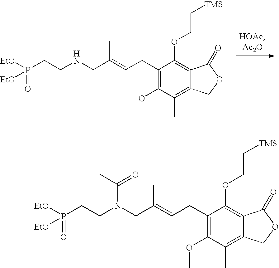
[EtO]P(CCNCC(=CCC1=C(OC)C(C)=C2C(=C1OCC[TMS])C(=O)OC2)C)(=O)[EtO].[EtO]P(CCN(CC(=CCC1=C(OC)C(C)=C2C(=C1OCC[TMS])C(=O)OC2)C)C(=O)C)(=O)[EtO]
